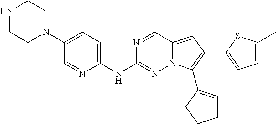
N1CCN(C2=CC=C(NC3=NN4C(=CC(C5=CC=C(C)S5)=C4C4=CCCC4)C=N3)N=C2)CC1
